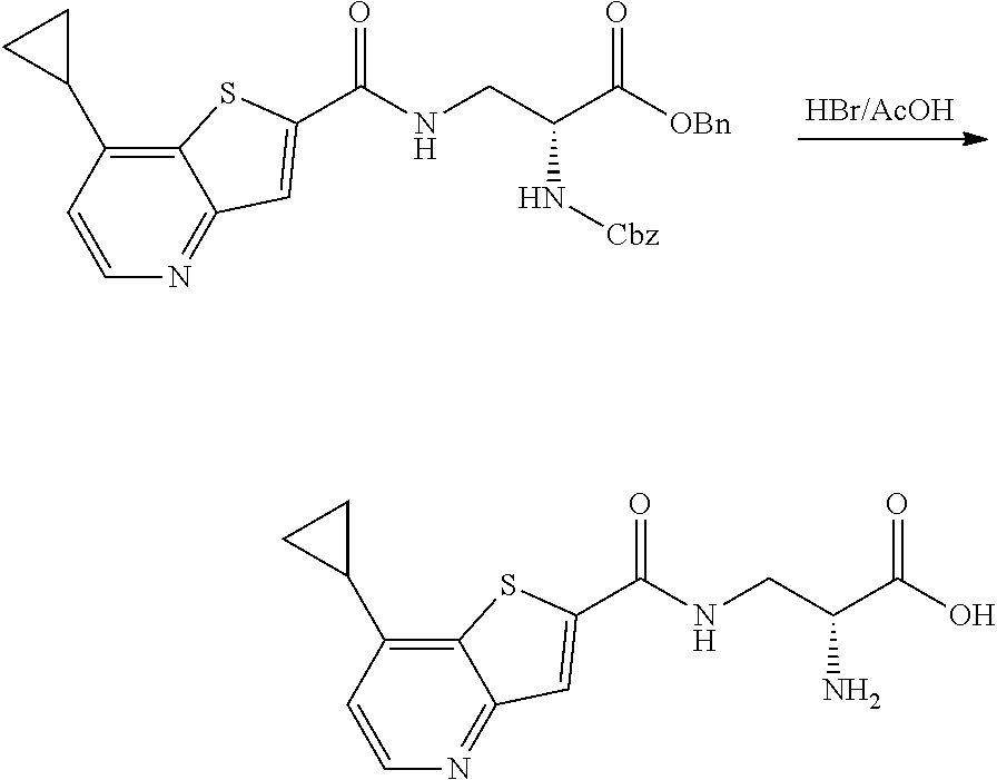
C1(C2CC2)=C2SC(C(=O)NCC(C(=O)[OBn])N[Cbz])=CC2=NC=C1.C1(C2CC2)=C2SC(C(=O)NCC(C(=O)O)N)=CC2=NC=C1
